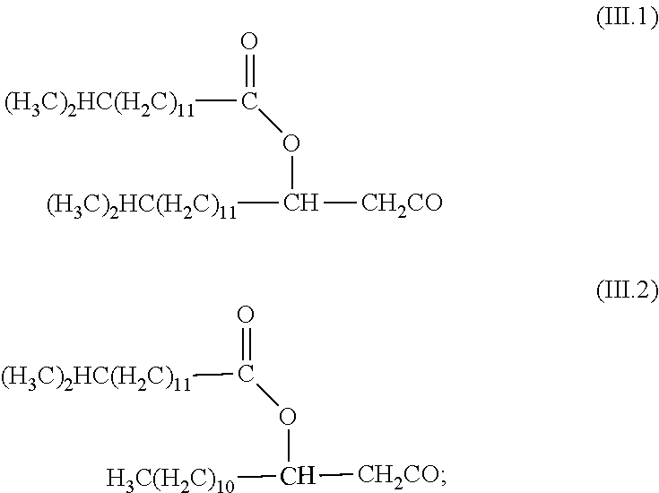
[(H3C)2HC(H2C)11]C([CH2CO])OC(=O)[(H3C)2HC(H2C)11].[H3C(H2C)10]C([CH2CO])OC(=O)[(H3C)2HC(H2C)11]
